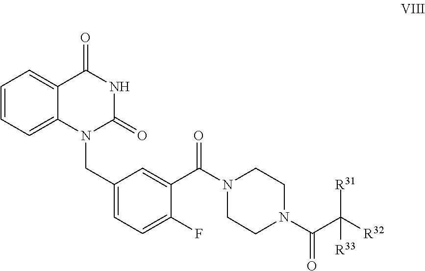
C1=C2C(=CC=C1)C(=O)NC(=O)N2CC1=CC=C(F)C(C(N2CCN(C(C([R32])([R31])[R33])=O)CC2)=O)=C1
